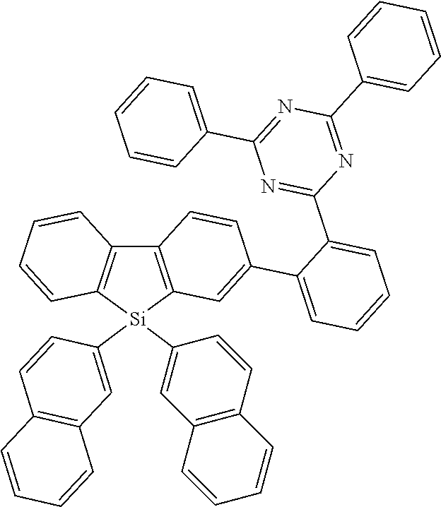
C12=C([Si](C3=CC4=C(C=C3)C=CC=C4)(C3=CC4=C(C=C3)C=CC=C4)C3=C1C=CC(C1=CC=CC=C1C1=NC(C4=CC=CC=C4)=NC(C4=CC=CC=C4)=N1)=C3)C=CC=C2
